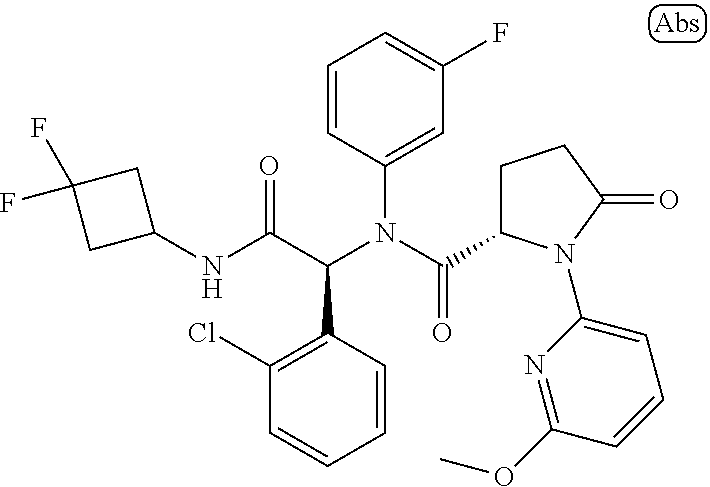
C1=CC(C(C(NC2CC(F)(F)C2)=O)N(C(=O)C2CCC(=O)N2C2=CC=CC(OC)=N2)C2=CC(F)=CC=C2)=C(Cl)C=C1
